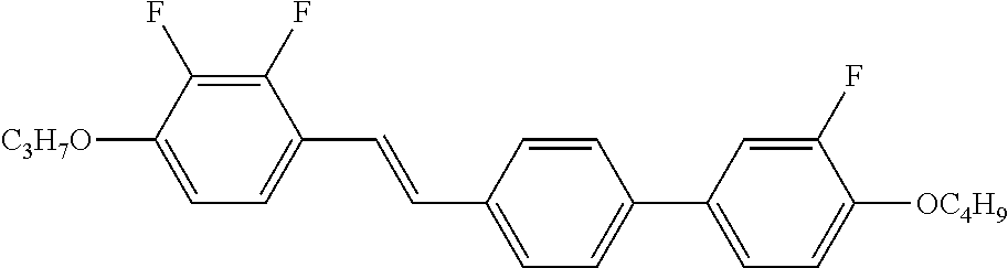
C1(F)=C(F)C([C3H7O])=CC=C1C=CC1=CC=C(C2=CC=C([OC4H9])C(F)=C2)C=C1
